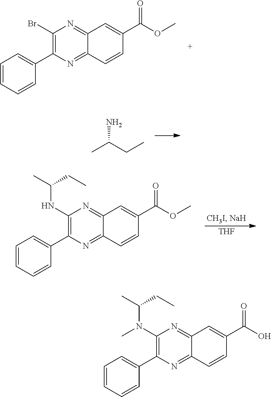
BrC1=C(C2=CC=CC=C2)N=C2C(=N1)C=C(C(OC)=O)C=C2.CC(CC)N.[THF].N(C1=C(C2=CC=CC=C2)N=C2C(=N1)C=C(C(OC)=O)C=C2)C(C)CC.N(C1=C(C2=CC=CC=C2)N=C2C(=N1)C=C(C(O)=O)C=C2)(C(C)CC)C
